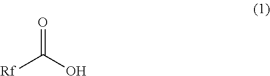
[Rf]C(O)=O
